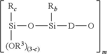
[Rc][Si]([(OR3)(3-c)])O[Si]([Rb])[D]O
